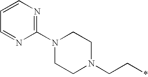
N1(C2=NC=CC=N2)CCN(CC*)CC1
